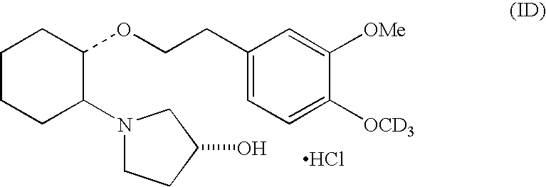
C1CCC(N2CCC(O)C2)C(OCCC2=CC=C([OCD3])C([OMe])=C2)C1.Cl
